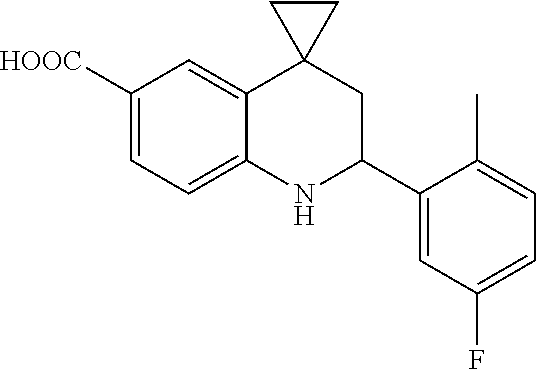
C1([HOOC])=CC=C2C(=C1)C1(CC(C3=CC(F)=CC=C3C)N2)CC1
